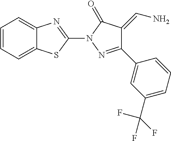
C1=CC=C2C(=C1)N=C(N1N=C(C3=CC(C(F)(F)F)=CC=C3)C(=CN)C1=O)S2
